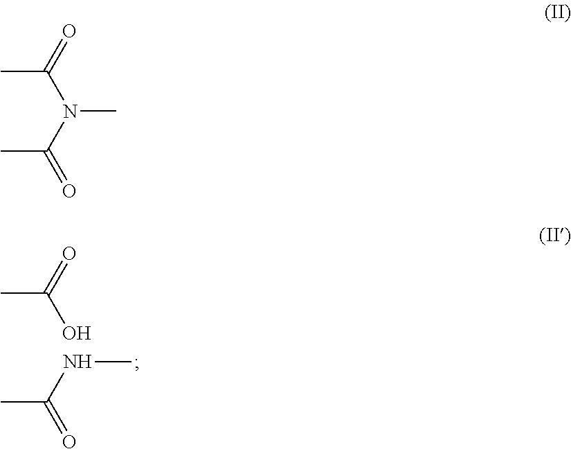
O=C(O)C.N(C(=O)C)C.O=C(N(C(=O)C)C)C
